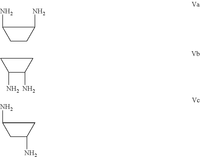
C1CC(N)C1N.C1C(N)CC1N.C1(N)C(N)CC1
